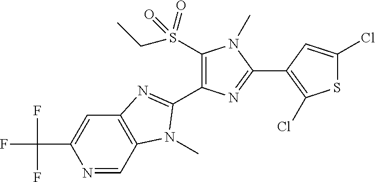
N1=CC2=C(C=C1C(F)(F)F)N=C(C1=C(S(=O)(=O)CC)N(C)C(C3=C(Cl)SC(Cl)=C3)=N1)N2C
